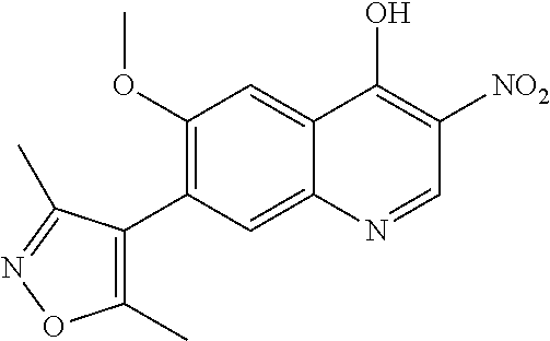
C1(OC)=C(C2=C(C)ON=C2C)C=C2C(=C1)C(O)=C([NO2])C=N2
